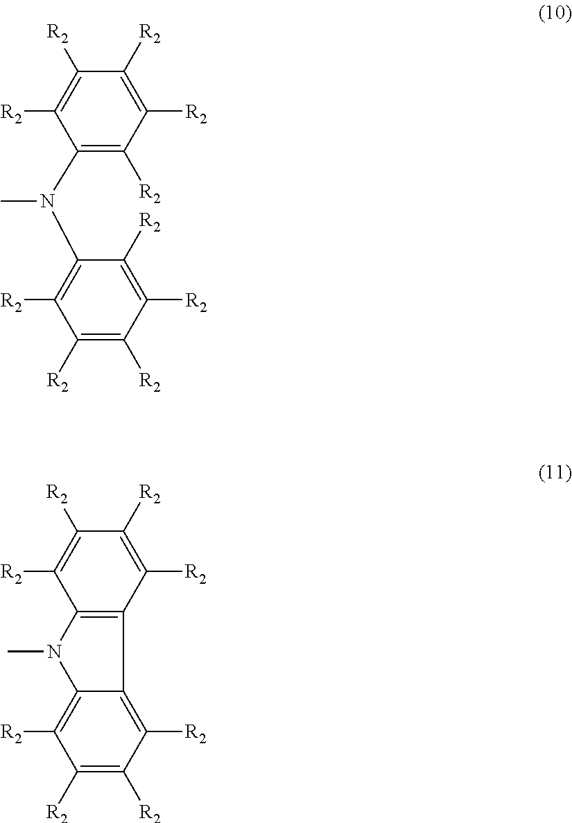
C1(N(C2=C([R2])C([R2])=C([R2])C([R2])=C2[R2])C)=C([R2])C([R2])=C([R2])C([R2])=C1[R2].C12=C(C([R2])=C([R2])C([R2])=C1[R2])C1=C([R2])C([R2])=C([R2])C([R2])=C1N2C
